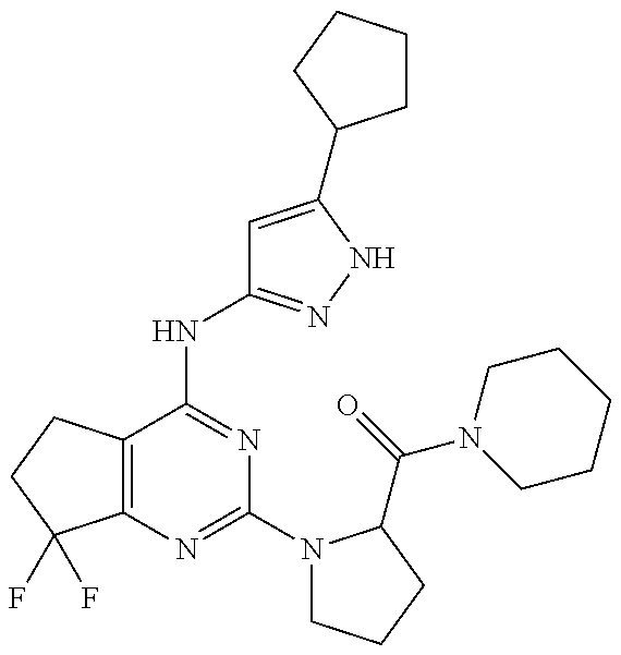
C12=C(C(NC3=NNC(C4CCCC4)=C3)=NC(N3CCCC3C(=O)N3CCCCC3)=N1)CCC2(F)F
